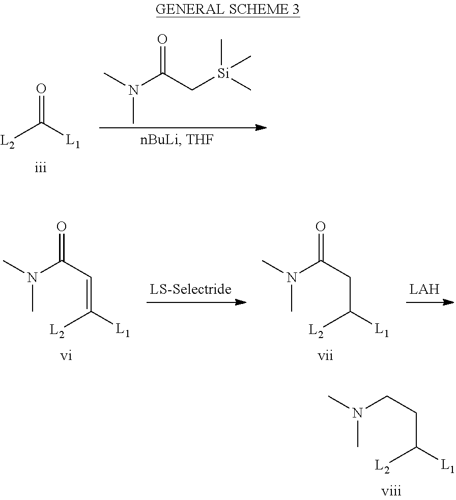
N(CCC([L2])[L1])(C)C.[L2]C([L1])=O.CN(C(C[Si](C)(C)C)=O)C.N(C(C=C([L2])[L1])=O)(C)C.N(C(CC([L2])[L1])=O)(C)C
